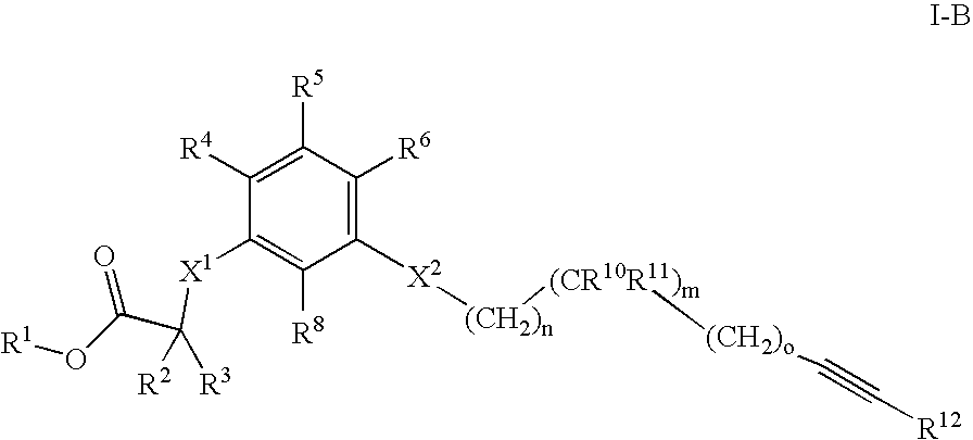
C1([R4])=C([R5])C([R6])=C([X2][(CH2)n][(CR10R11)m][(CH2)o]C#C[R12])C([R8])=C1[X1]C(C(O[R1])=O)([R2])[R3]
